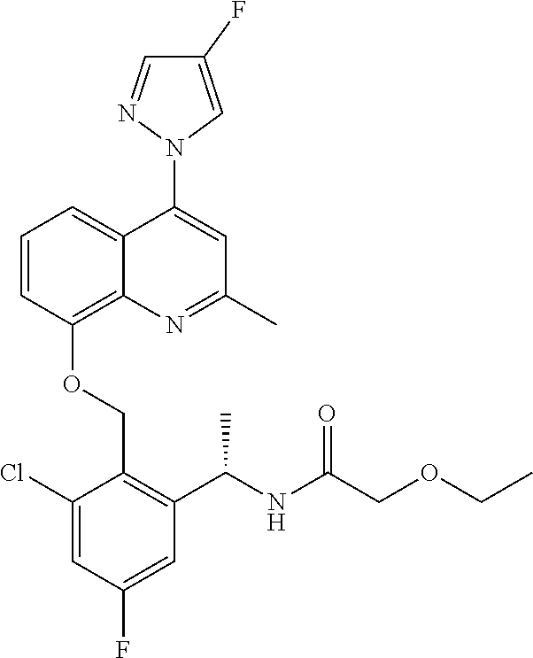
C1=CC(OCC2=C(C(NC(COCC)=O)C)C=C(F)C=C2Cl)=C2C(=C1)C(N1C=C(F)C=N1)=CC(C)=N2
